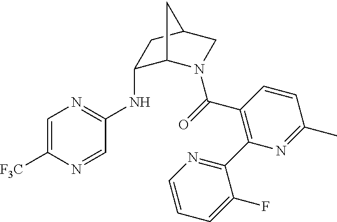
C1=C([F3C])N=CC(NC2C3N(C(=O)C4=C(C5=NC=CC=C5F)N=C(C)C=C4)CC(C2)C3)=N1
